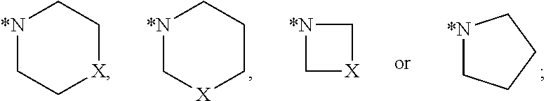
[*N]1CCCC1.[*N]1C[X]CCC1.[*N]1CC[X]CC1.[*N]1C[X]C1
